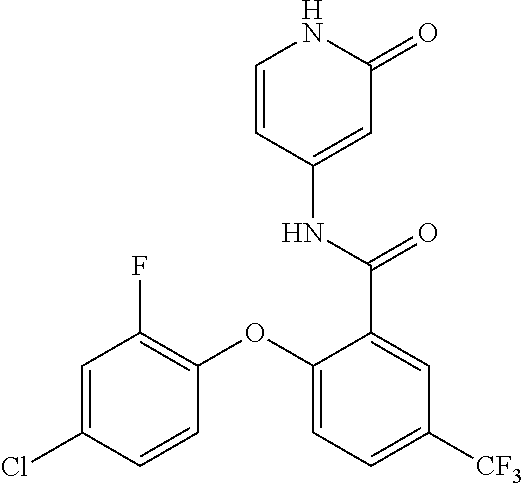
C1=CC(NC(=O)C2=CC([CF3])=CC=C2OC2=C(F)C=C(Cl)C=C2)=CC(=O)N1
